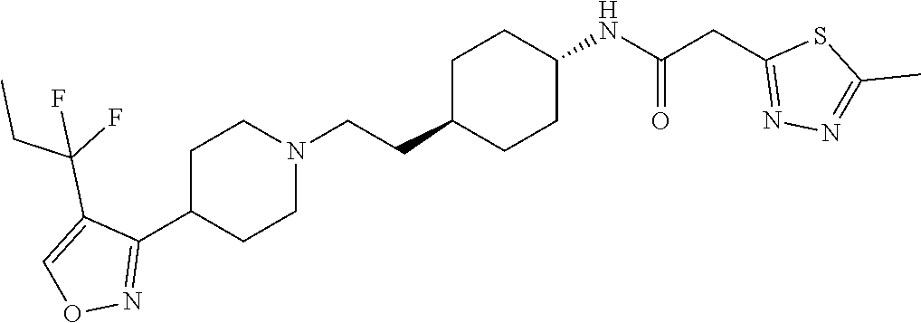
C1(C2=NOC=C2C(F)(CC)F)CCN(CCC2CCC(NC(CC3=NN=C(C)S3)=O)CC2)CC1
